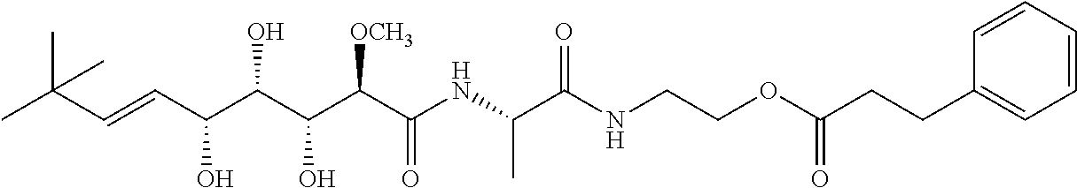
CC(C=CC(C(C(C(C(NC(C(NCCOC(=O)CCC1=CC=CC=C1)=O)C)=O)[OCH3])O)O)O)(C)C
